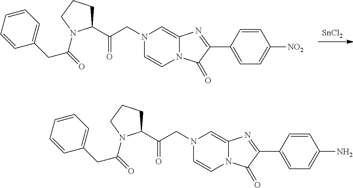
[SnCl2].C1=CN2C(=CN1CC(C1CCCN1C(=O)CC1=CC=CC=C1)=O)N=C(C1=CC=C([NO2])C=C1)C2=O.C1=CN2C(=CN1CC(C1CCCN1C(=O)CC1=CC=CC=C1)=O)N=C(C1=CC=C(N)C=C1)C2=O
